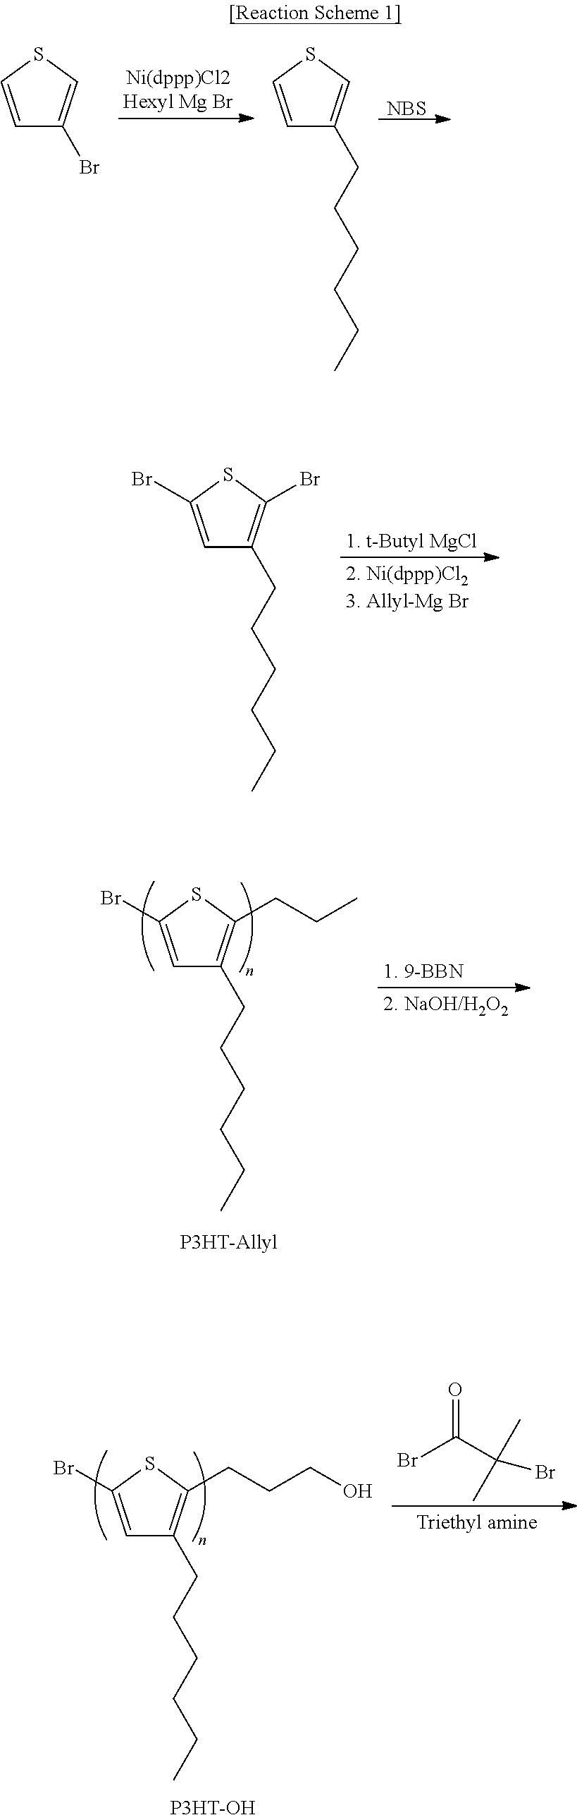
[NBS].C1=CSC=C1Br.C1=CSC=C1CCCCCC.C1=C(Br)SC(Br)=C1CCCCCC.C1=C(Br)SC(CCC)=C1CCCCCC.C1=C(Br)SC(CCCO)=C1CCCCCC.[P3HT-OH].O=C(Br)C(Br)(C)C
